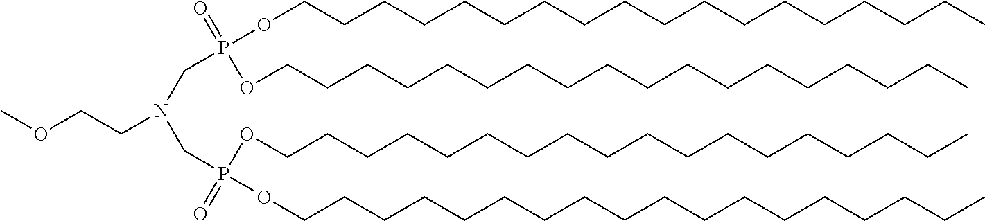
P(OCCCCCCCCCCCCCCCCCC)(=O)(OCCCCCCCCCCCCCCCCCC)CN(CCOC)CP(OCCCCCCCCCCCCCCCCCC)(OCCCCCCCCCCCCCCCCCC)=O
